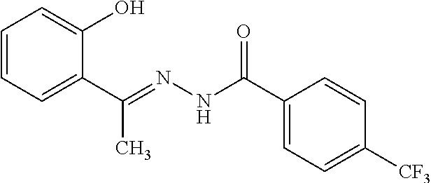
C1=CC=C(C(=NNC(C2=CC=C([CF3])C=C2)=O)C)C(O)=C1
